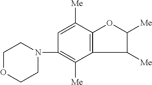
C12=C(C([Me])=CC(N3CCOCC3)=C1[Me])OC([Me])C2[Me]
